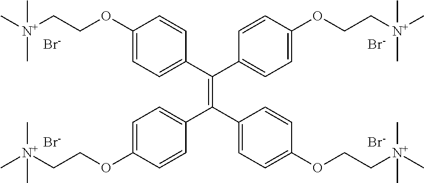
C1(OCC[N+](C)(C)C)=CC=C(C(C2=CC=C(OCC[N+](C)(C)C)C=C2)=C(C2=CC=C(OCC[N+](C)(C)C)C=C2)C2=CC=C(OCC[N+](C)(C)C)C=C2)C=C1.[Br-].[Br-].[Br-].[Br-]
